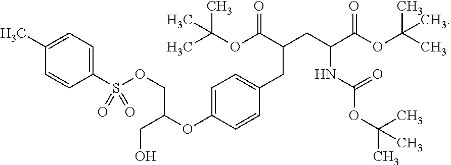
C1(S(OCC(OC2=CC=C(CC(C(OC(C)(C)C)=O)CC(C(OC(C)(C)C)=O)NC(OC(C)(C)C)=O)C=C2)CO)(=O)=O)=CC=C(C)C=C1
